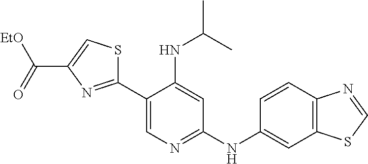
C1(C2=NC(C(=O)[EtO])=CS2)=CN=C(NC2=CC3=C(C=C2)N=CS3)C=C1NC(C)C
